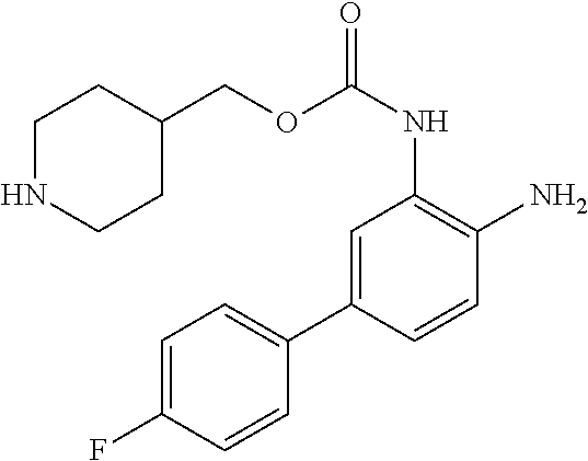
C1(COC(NC2=C(N)C=CC(C3=CC=C(F)C=C3)=C2)=O)CCNCC1
